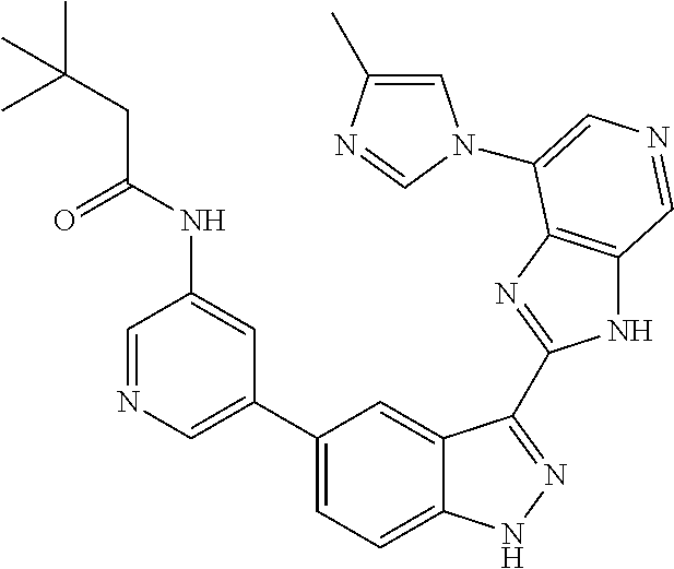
C1(C2=CN=CC(NC(CC(C)(C)C)=O)=C2)=CC=C2C(=C1)C(C1=NC3=C(N1)C=NC=C3N1C=C(C)N=C1)=NN2
